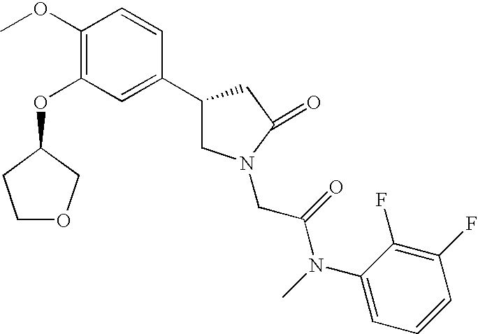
C1(OC)=C(OC2CCOC2)C=C(C2CN(CC(N(C3=CC=CC(F)=C3F)C)=O)C(=O)C2)C=C1
